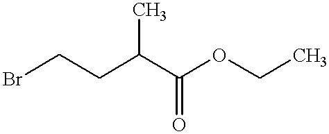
C(CCBr)(C(OCC)=O)C
